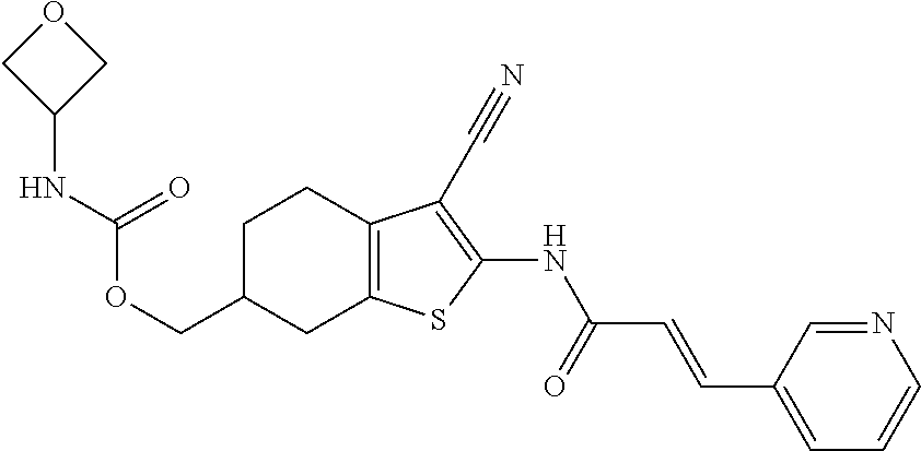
C(C1CC2=C(CC1)C(C#N)=C(NC(C=CC1=CC=CN=C1)=O)S2)OC(NC1COC1)=O
